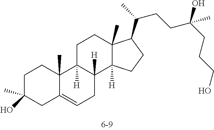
C1C(C)(O)CC2=CCC3([H])C([H])(C2(C)C1)CCC1(C)C3([H])CCC1C(CCC(O)(CCCO)C)C
